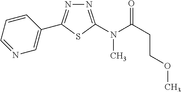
N1=C(N(C(CCOC)=O)C)SC(C2=CN=CC=C2)=N1
